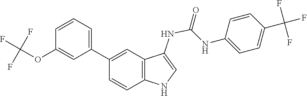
C1(OC(F)(F)F)=CC(C2=CC3=C(NC=C3NC(NC3=CC=C(C(F)(F)F)C=C3)=O)C=C2)=CC=C1
